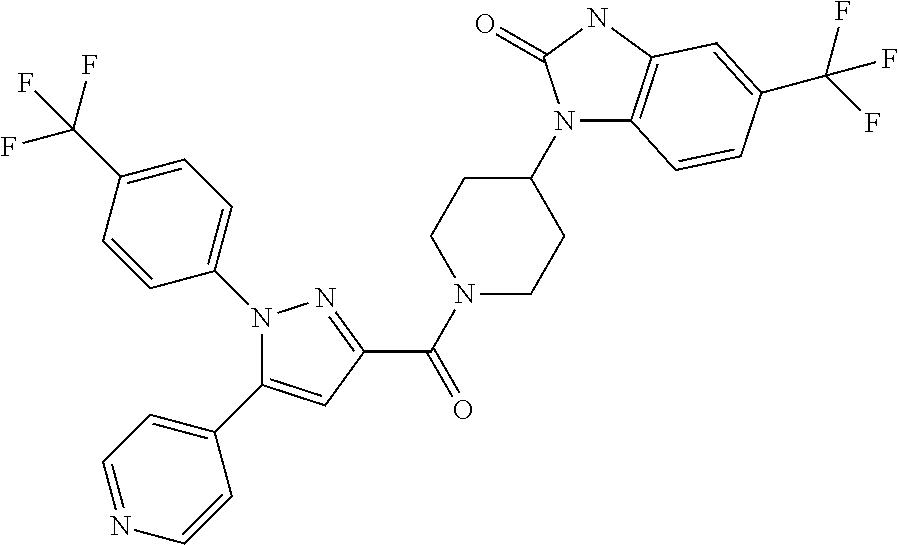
N1(C(=O)C2=NN(C3=CC=C(C(F)(F)F)C=C3)C(C3=CC=NC=C3)=C2)CCC(N2C(=O)NC3=C2C=CC(C(F)(F)F)=C3)CC1
